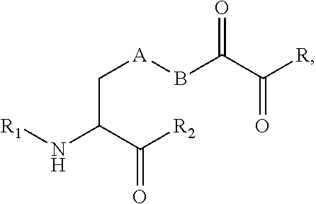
N(C(C([R2])=O)C[A]BC(=O)C([R])=O)[R1]
